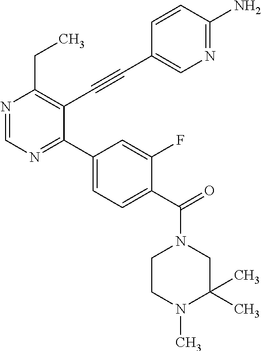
N1=CN=C(C2=CC=C(C(=O)N3CCN(C)C(C)(C)C3)C(F)=C2)C(C#CC2=CN=C(N)C=C2)=C1CC
